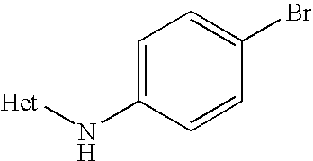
C1=C(N[Het])C=CC(Br)=C1
